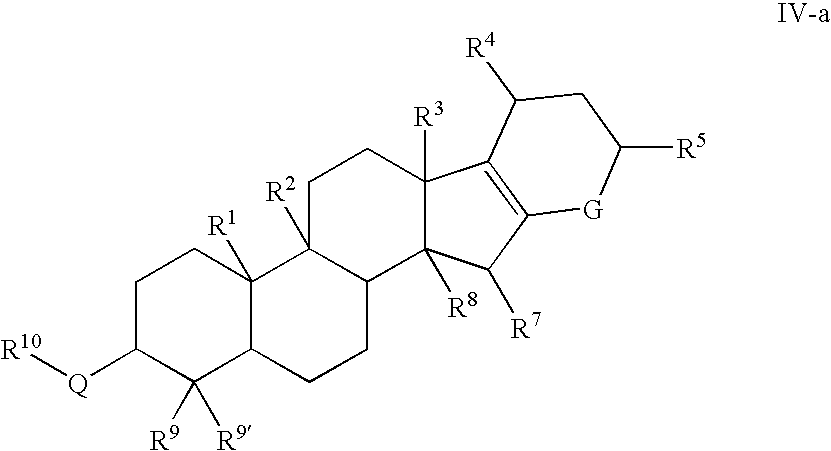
C1C([Q][R10])C([R9])([R9])C2C([R1])(C1)C1([R2])C(CC2)C2([R8])C([R3])(CC1)C1=C(C2[R7])[G]C([R5])CC1[R4]
